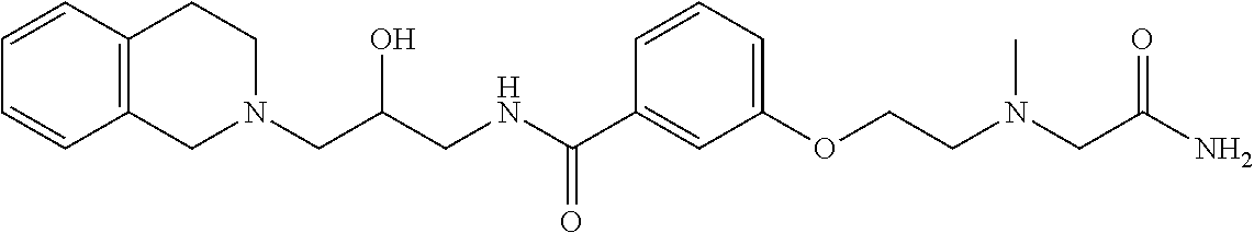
C1(OCCN(CC(N)=O)C)=CC=CC(C(NCC(CN2CCC3=C(C2)C=CC=C3)O)=O)=C1
